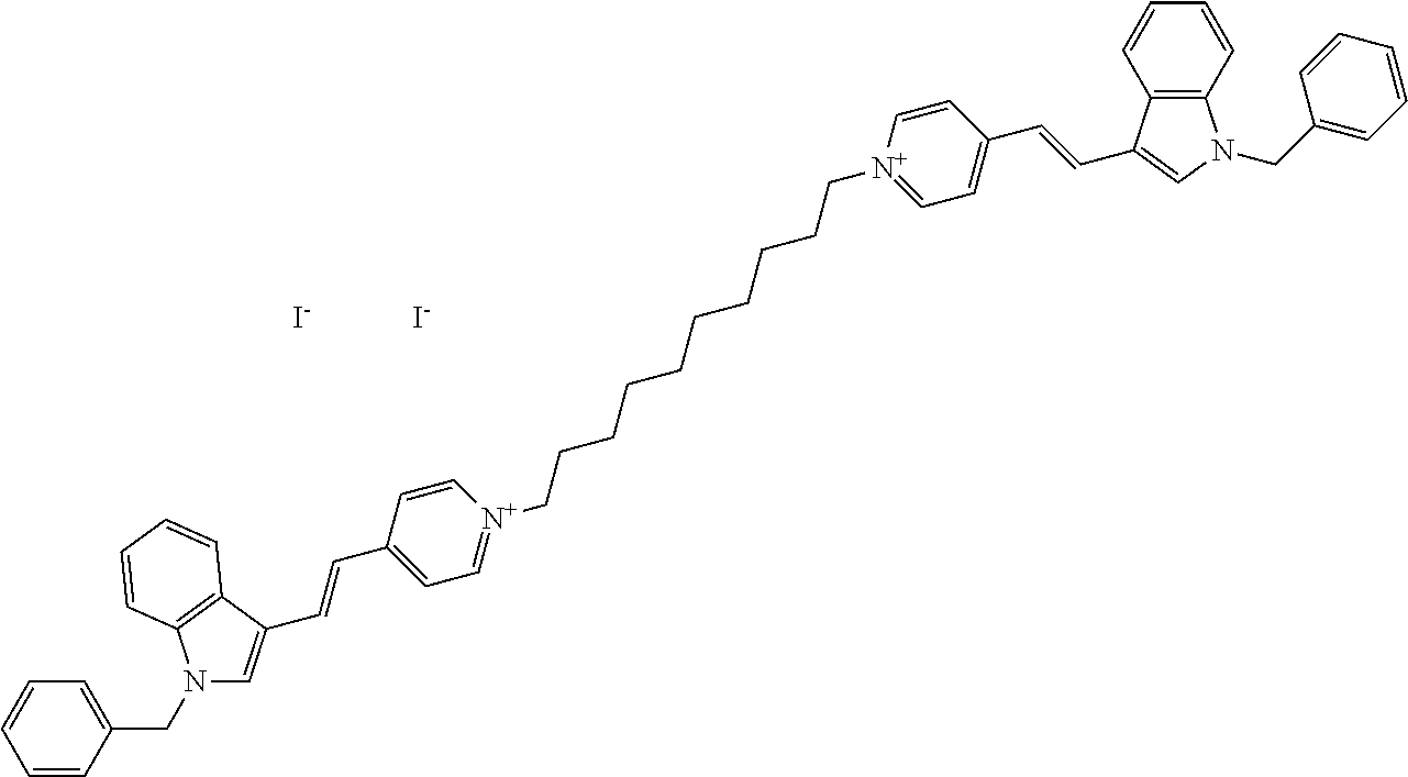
[I-].N1(CC2=CC=CC=C2)C=C(C=CC2=CC=[N+](CCCCCCCCCC[N+]3=CC=C(C=CC4=CN(CC5=CC=CC=C5)C5=C4C=CC=C5)C=C3)C=C2)C2=C1C=CC=C2.[I-]
